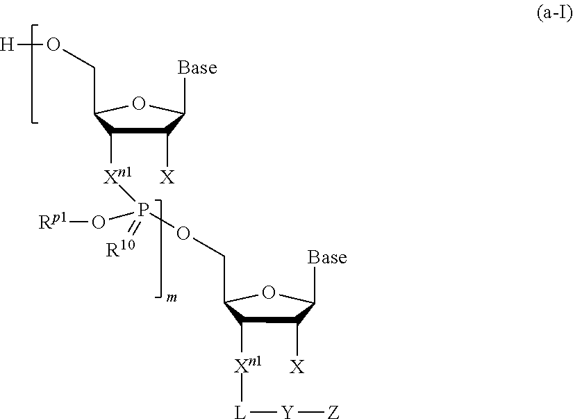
C1([X])C([Xn1]P(OCC2C([Xn1][L][Y][Z])C([X])C([Base])O2)(O[Rp1])=[R10])C(CO[H])OC1[Base]
